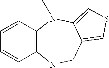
C1=CC2=C(C=C1)NCC1=CSC=C1N2C
